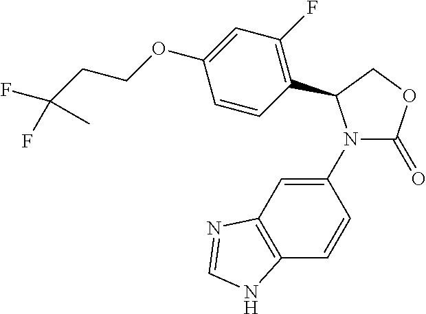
C1(N2C(=O)OCC2C2=C(F)C=C(OCCC(F)(F)C)C=C2)=CC2=C(C=C1)NC=N2
